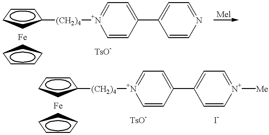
C1=C[N+]([Me])=CC=C1C1=CC=[N+]([(CH2)4]C2CCCC2)C=C1.[Fe].C1CCCC1.C1=CC(C2=CC=NC=C2)=CC=[N+]1[(CH2)4]C1CCCC1.[Fe].C1CCCC1
